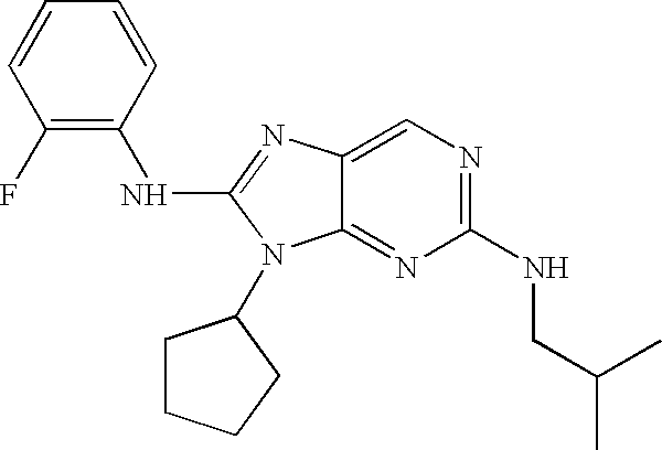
C1(F)=C(NC2=NC3=CN=C(NCC(C)C)N=C3N2C2CCCC2)C=CC=C1
